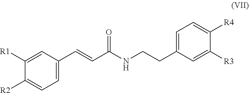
C1=C([R1])C([R2])=CC=C1C=CC(NCCC1=CC=C([R4])C([R3])=C1)=O
